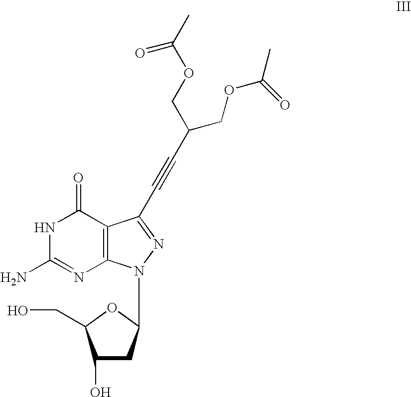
C1(O)CC(N2C3=C(C(=O)NC(N)=N3)C(C#CC(COC(C)=O)COC(=O)C)=N2)OC1CO
